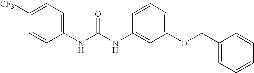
C1([CF3])=CC=C(NC(NC2=CC(OCC3=CC=CC=C3)=CC=C2)=O)C=C1
